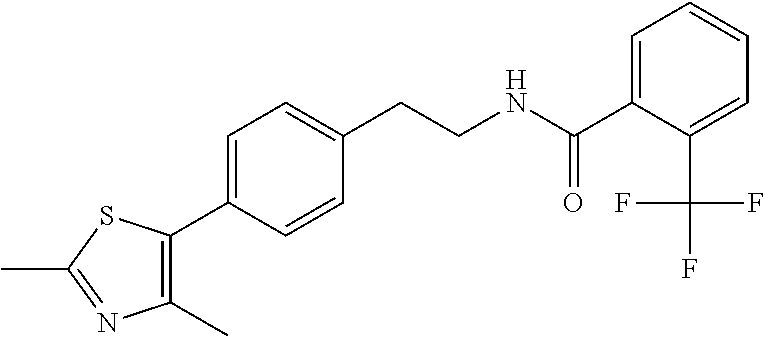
C(CNC(=O)C1=CC=CC=C1C(F)(F)F)C1=CC=C(C2=C(C)N=C(C)S2)C=C1
